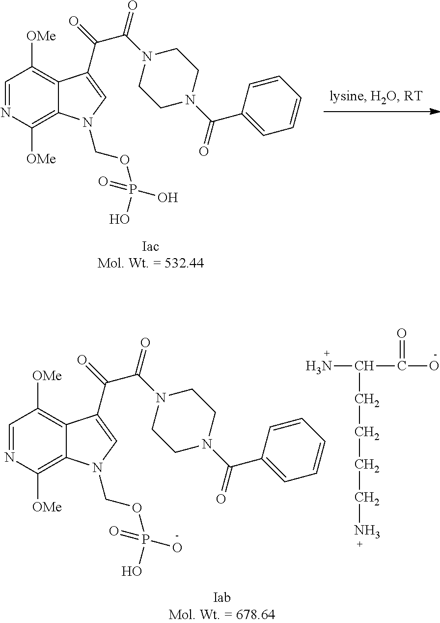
C1=NC([OMe])=C2C(=C1[OMe])C(C(C(N1CCN(C(=O)C3=CC=CC=C3)CC1)=O)=O)=CN2COP(=O)(O)O.NC(CCCCN)C(=O)O.C1=NC([OMe])=C2C(=C1[OMe])C(C(C(N1CCN(C(=O)C3=CC=CC=C3)CC1)=O)=O)=CN2COP(=O)(O)O
